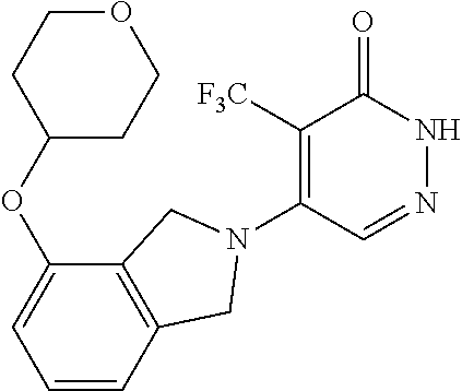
C1([F3C])=C(N2CC3=C(C(OC4CCOCC4)=CC=C3)C2)C=NNC1=O
